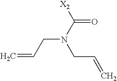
C=CCN(C([X2])=O)CC=C
